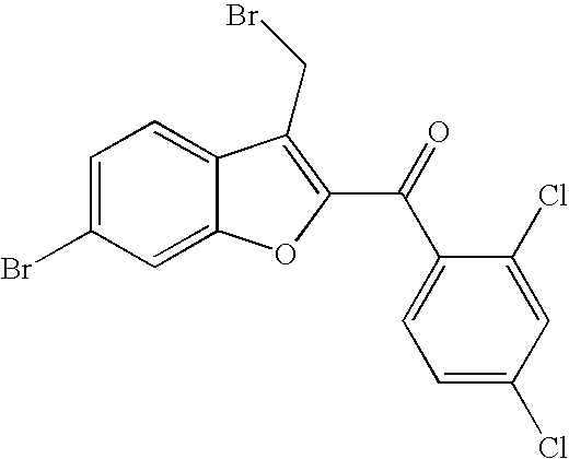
C1=C(Br)C=C2C(=C1)C(CBr)=C(C(C1=CC=C(Cl)C=C1Cl)=O)O2
